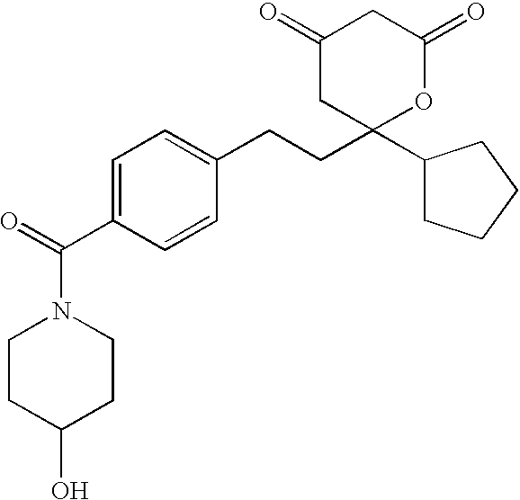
C1(C(=O)N2CCC(O)CC2)=CC=C(CCC2(C3CCCC3)OC(=O)CC(=O)C2)C=C1
